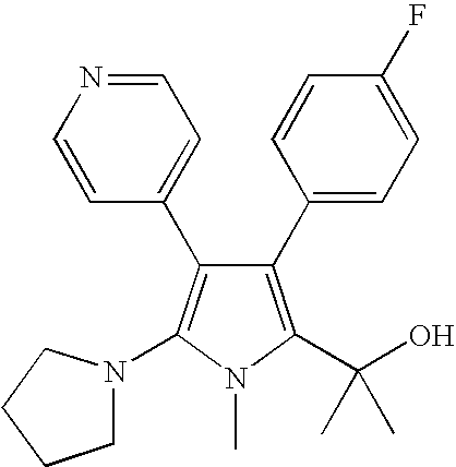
C1=NC=CC(C2=C(N3CCCC3)N(C)C(C(O)(C)C)=C2C2=CC=C(F)C=C2)=C1
